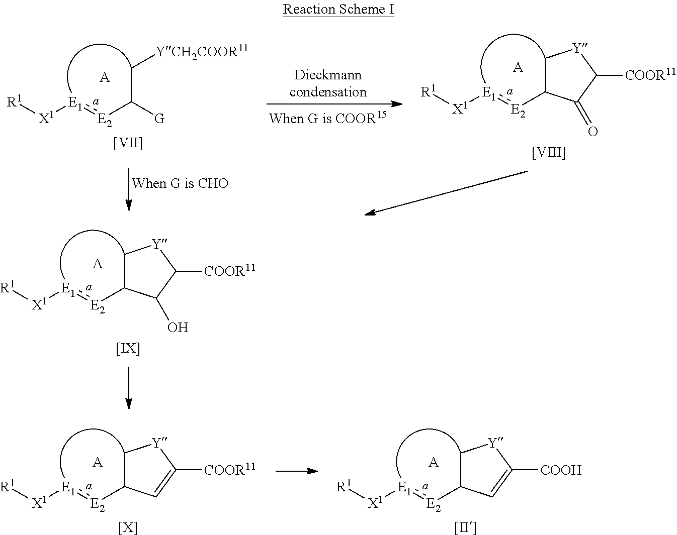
[R1][X1][E1]:[E2]C([G])C[YCH2COOR11].[A].[[VII]].[A].[R1][X1][E1]:[E2]C1C[Y]C([COOR11])C1=O.[[VIII]].[A].[R1][X1][E1]:[E2]C1C[Y]C([COOR11])C1O.[[IX]].[A].[R1][X1][E1]:[E2]C1C[Y]C([COOR11])=C1.[[X]].[A].[R1][X1][E1]:[E2]C1C[Y]C([COOH])=C1.[[II]]
